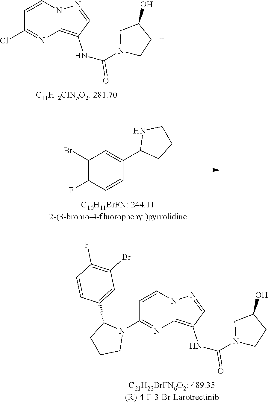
C1=CN2C(=C(NC(N3CCC(O)C3)=O)C=N2)N=C1N1C(C2=CC(Br)=C(F)C=C2)CCC1.C1(Br)=C(F)C=CC(C2CCCN2)=C1.C1=CN2C(=C(NC(N3CCC(O)C3)=O)C=N2)N=C1Cl
